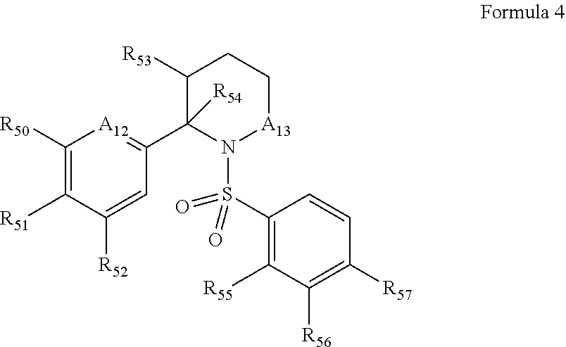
C1([R53])C(C2=[A12]C([R50])=C([R51])C([R52])=C2)([R54])N(S(C2=C([R55])C([R56])=C([R57])C=C2)(=O)=O)[A13]CC1
